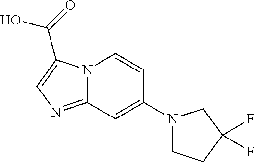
N12C(=NC=C1C(=O)O)C=C(N1CCC(F)(F)C1)C=C2
